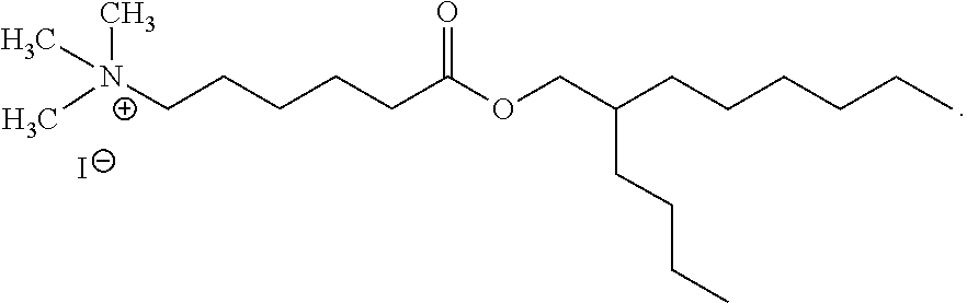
C(CCCC(=O)OCC(CCCC)CCCCCC)C[N+](C)(C)C.[I-]
